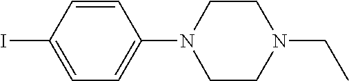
IC1=CC=C(N2CCN(CC)CC2)C=C1
